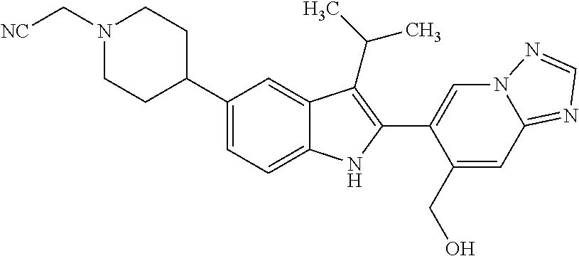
C1(C2CCN(C[NC])CC2)=CC=C2C(=C1)C(C(C)C)=C(C1=CN3C(=NC=N3)C=C1CO)N2
